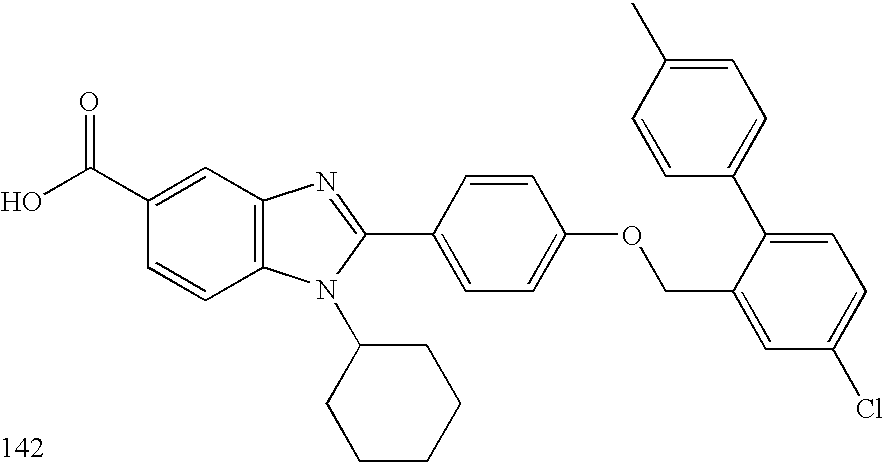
OC(C1=CC2=C(C=C1)N(C1CCCCC1)C(C1=CC=C(OCC3=CC(Cl)=CC=C3C3=CC=C(C)C=C3)C=C1)=N2)=O
